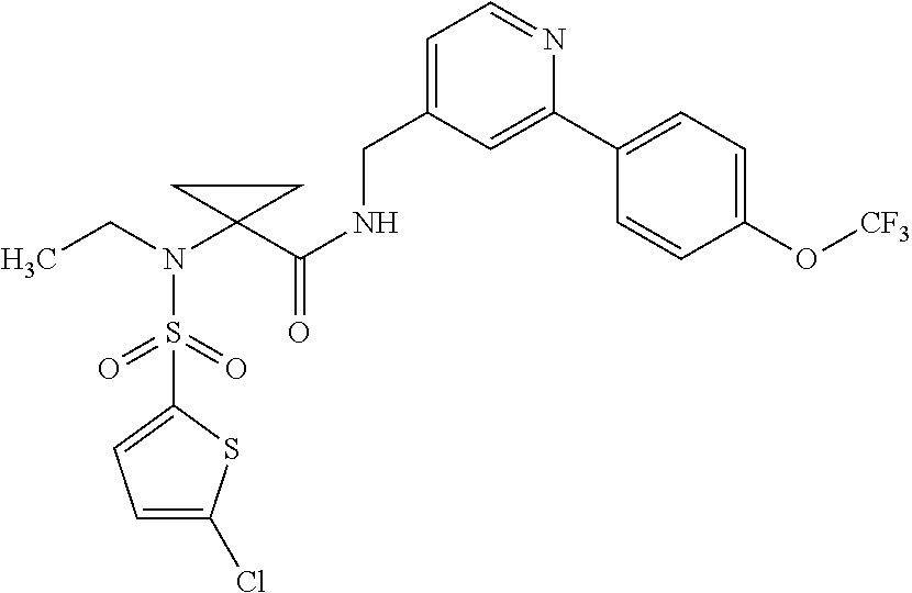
C1=C(Cl)SC(S(=O)(=O)N(CC)C2(C(NCC3=CC=NC(C4=CC=C(O[CF3])C=C4)=C3)=O)CC2)=C1
